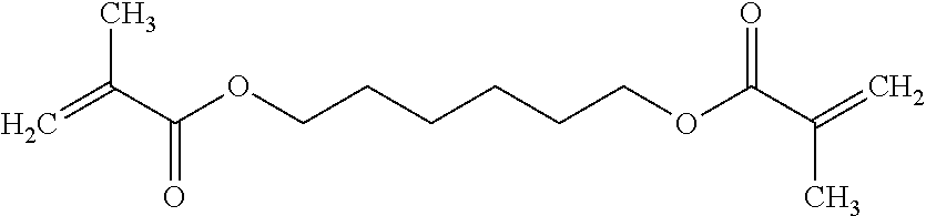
C=C(C(OCCCCCCOC(C(=C)C)=O)=O)C
